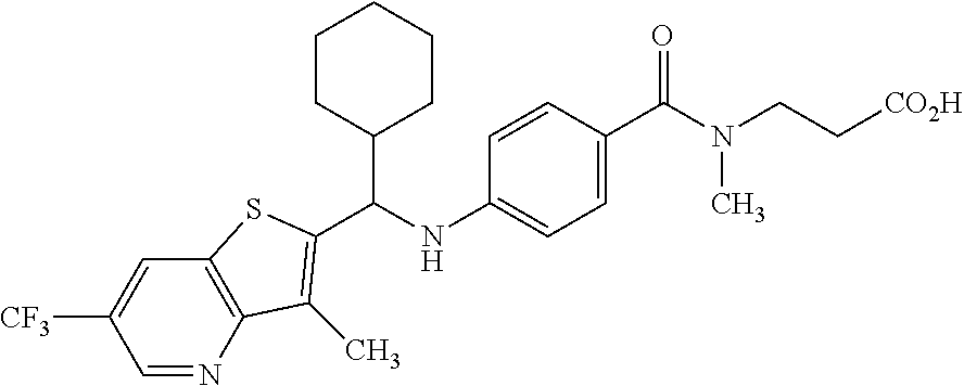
C1=NC2=C(C=C1[CF3])SC(C(NC1=CC=C(C(N(CC[CO2H])C)=O)C=C1)C1CCCCC1)=C2C
